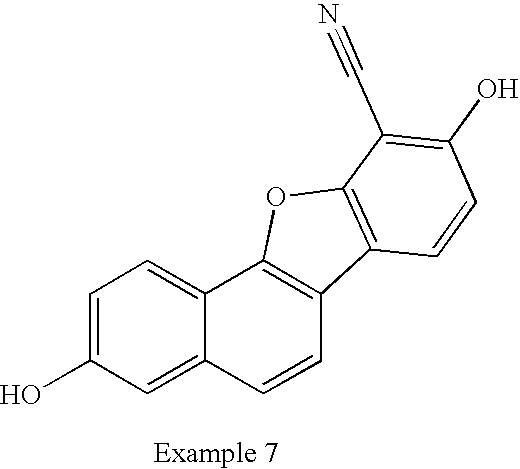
C1=C(O)C=C2C(=C1)C1=C(C=C2)C2=C(O1)C(C#N)=C(O)C=C2
